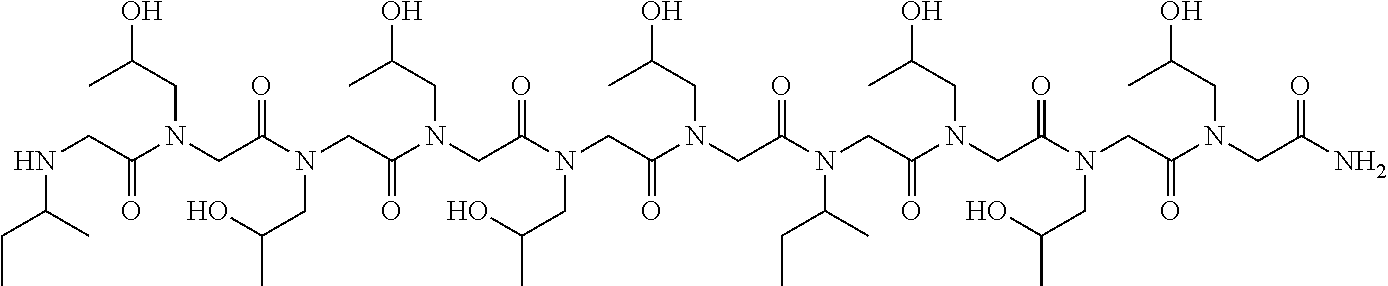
N(CC(N(CC(N(CC(N(CC(N(CC(N(CC(N(CC(N(CC(N(CC(N(CC(N)=O)CC(C)O)=O)CC(C)O)=O)CC(O)C)=O)C(CC)C)=O)CC(O)C)=O)CC(C)O)=O)CC(C)O)=O)CC(C)O)=O)CC(C)O)=O)C(CC)C
